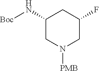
[Boc]NC1CN([PMB])CC(F)C1
